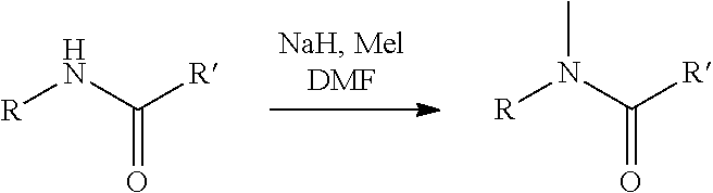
[R]NC(=O)[R].[R]N(C(=O)[R])C
